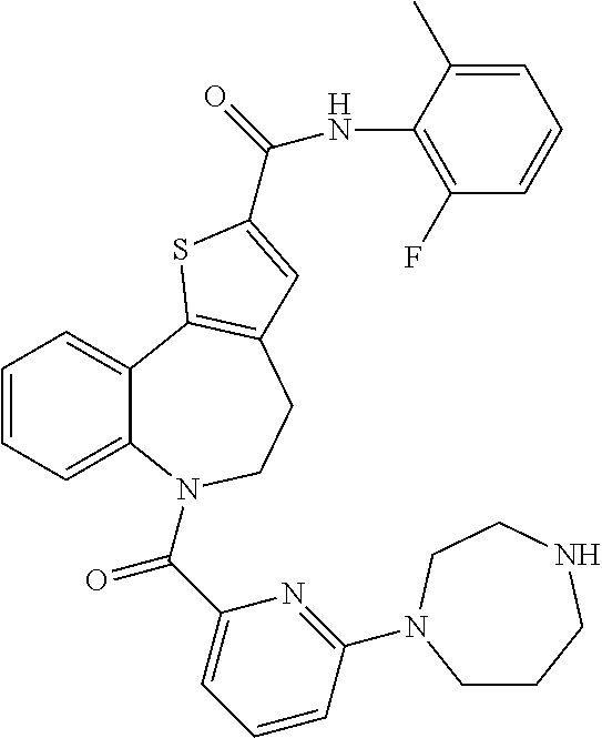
C1=CC=C2C(=C1)C1=C(CCN2C(C2=CC=CC(N3CCCNCC3)=N2)=O)C=C(C(NC2=C(F)C=CC=C2C)=O)S1
